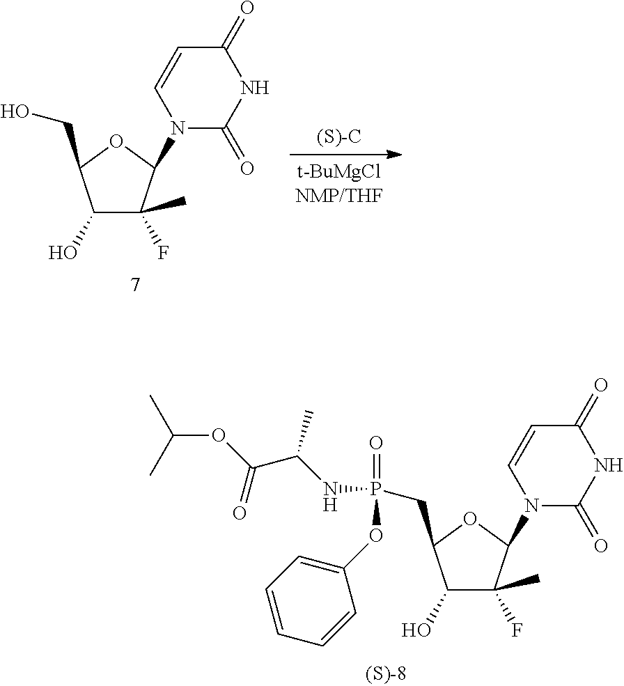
OC1C(F)(C)C(N2C(=O)NC(=O)C=C2)OC1CO.OC1C(F)(C)C(N2C(=O)NC(=O)C=C2)OC1CP(NC(C(OC(C)C)=O)C)(=O)OC1=CC=CC=C1
